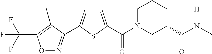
C1=C(C(N2CC(C(N(C)[H])=O)CCC2)=O)SC(C2=NOC(C(F)(F)F)=C2C)=C1
